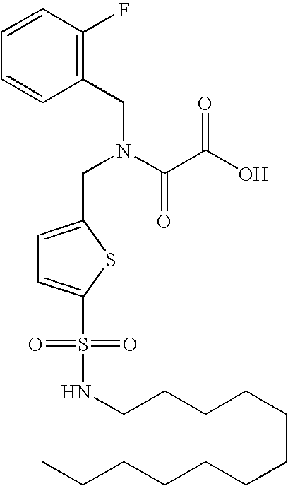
C1=CC=CC(CN(C(C(O)=O)=O)CC2=CC=C(S(NCCCCCCCCCCCC)(=O)=O)S2)=C1F
